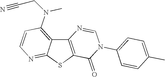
C12=C(SC3=NC=CC(N(CC#N)C)=C13)C(=O)N(C1=CC=C(C)C=C1)C=N2
